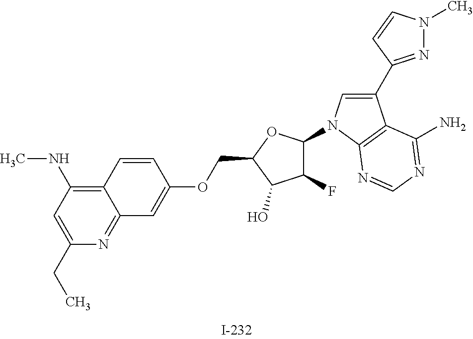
C(C1OC(N2C=C(C3=NN(C)C=C3)C3=C2N=CN=C3N)C(F)C1O)OC1=CC2=NC(CC)=CC(NC)=C2C=C1
